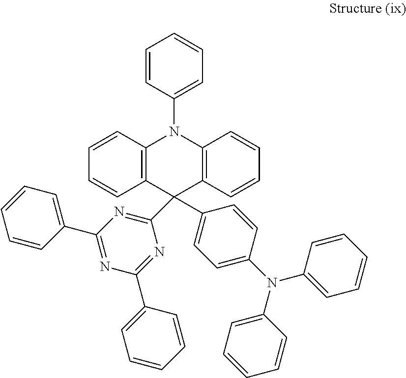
C1=CC=CC(C2=NC(C3=CC=CC=C3)=NC(C3(C4=CC=C(N(C5=CC=CC=C5)C5=CC=CC=C5)C=C4)C4=C(N(C5=CC=CC=C5)C5=C3C=CC=C5)C=CC=C4)=N2)=C1
